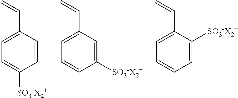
C1=CC(C=C)=CC=C1[SO3-X2+].C1([SO3-X2+])=CC(C=C)=CC=C1.C1=C([SO3-X2+])C(C=C)=CC=C1
